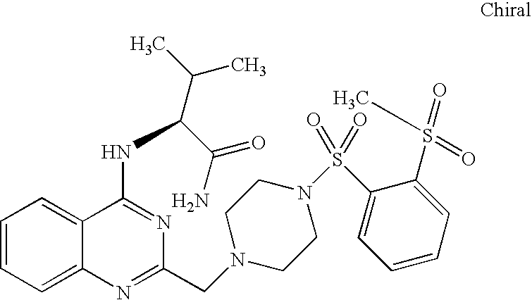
C1=CC=C2C(=C1)C(NC(C(N)=O)C(C)C)=NC(CN1CCN(S(C3=CC=CC=C3S(=O)(=O)C)(=O)=O)CC1)=N2
